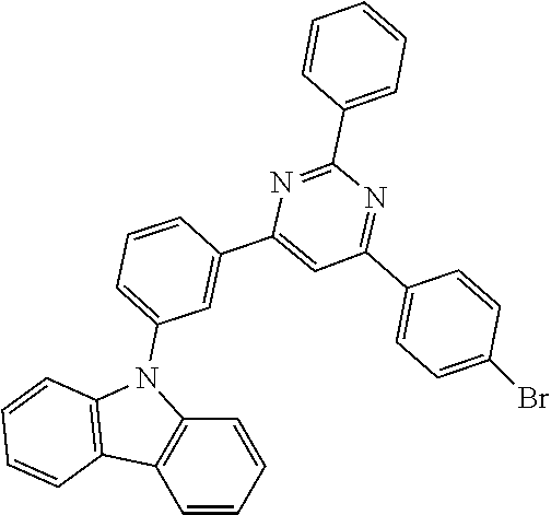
C1=C(N2C3=C(C=CC=C3)C3=C2C=CC=C3)C=C(C2=CC(C3=CC=C(Br)C=C3)=NC(C3=CC=CC=C3)=N2)C=C1
